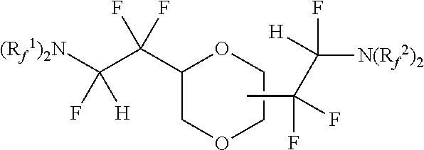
C1(C(C([(Rf1)2N])([H])F)(F)F)COCCO1.CC(F)(F)C([N(Rf2)2])(F)[H]
